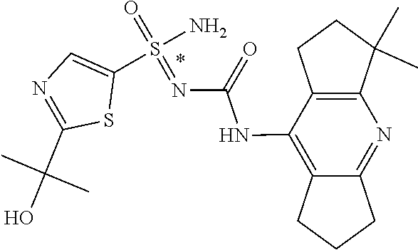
N(=S(=O)(N)C1=CN=C(C(C)(O)C)S1)C(NC1=C2CCCC2=NC2=C1CCC2(C)C)=O
